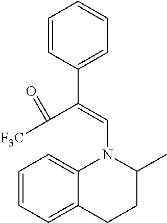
C1=CC(C(=CN2C(C)CCC3=CC=CC=C23)C([F3C])=O)=CC=C1
